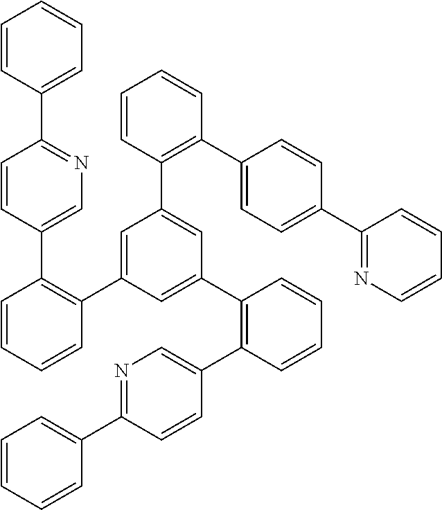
C1=CC(C2=NC=C(C3=C(C4=CC(C5=C(C6=CC=C(C7=NC=CC=C7)C=C6)C=CC=C5)=CC(C5=C(C6=CN=C(C7=CC=CC=C7)C=C6)C=CC=C5)=C4)C=CC=C3)C=C2)=CC=C1
